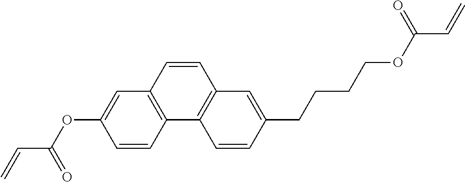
C(=C)C(OC1=CC2=C(C=C1)C1=C(C=C(CCCCOC(C=C)=O)C=C1)C=C2)=O
